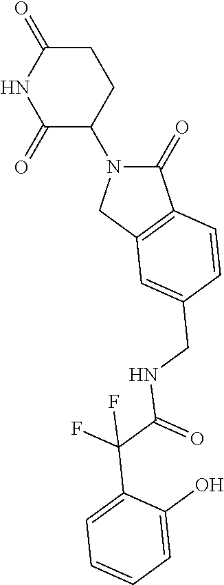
C1(=O)N(C2CCC(=O)NC2=O)CC2=C1C=CC(CNC(=O)C(F)(F)C1=CC=CC=C1O)=C2
